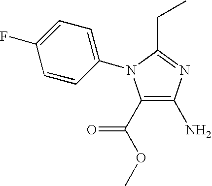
C1(C(OC)=O)=C(N)N=C(CC)N1C1=CC=C(F)C=C1
